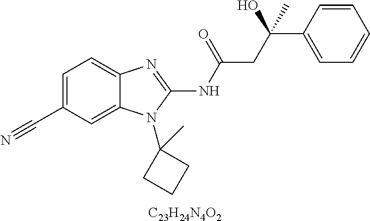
C1=C(C#N)C=C2C(=C1)N=C(NC(=O)CC(C1=CC=CC=C1)(C)O)N2C1(C)CCC1.[C23H24N4O2]
